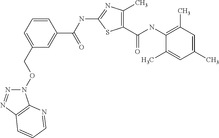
C1(C(NC2=C(C)C=C(C)C=C2C)=O)=C(C)N=C(NC(C2=CC(CON3N=NC4=C3N=CC=C4)=CC=C2)=O)S1
